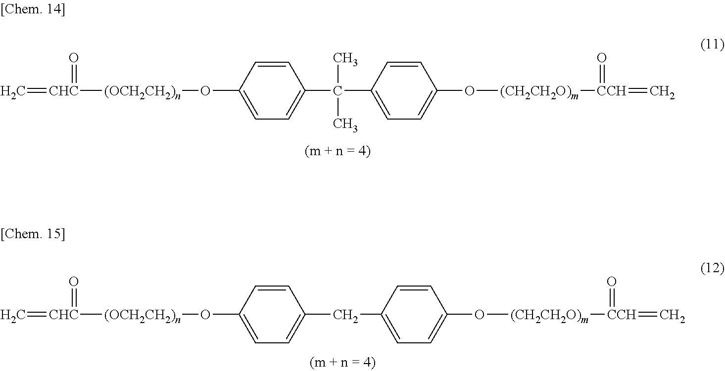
C=[CHC]([(OCH2CH2)n]OC1=CC=C(C(C2=CC=C(O[(CH2CH2O)m][CCH](=C)=O)C=C2)(C)C)C=C1)=O.C=[CHC]([(OCH2CH2)n]OC1=CC=C(CC2=CC=C(O[(CH2CH2O)m][CCH](=C)=O)C=C2)C=C1)=O
